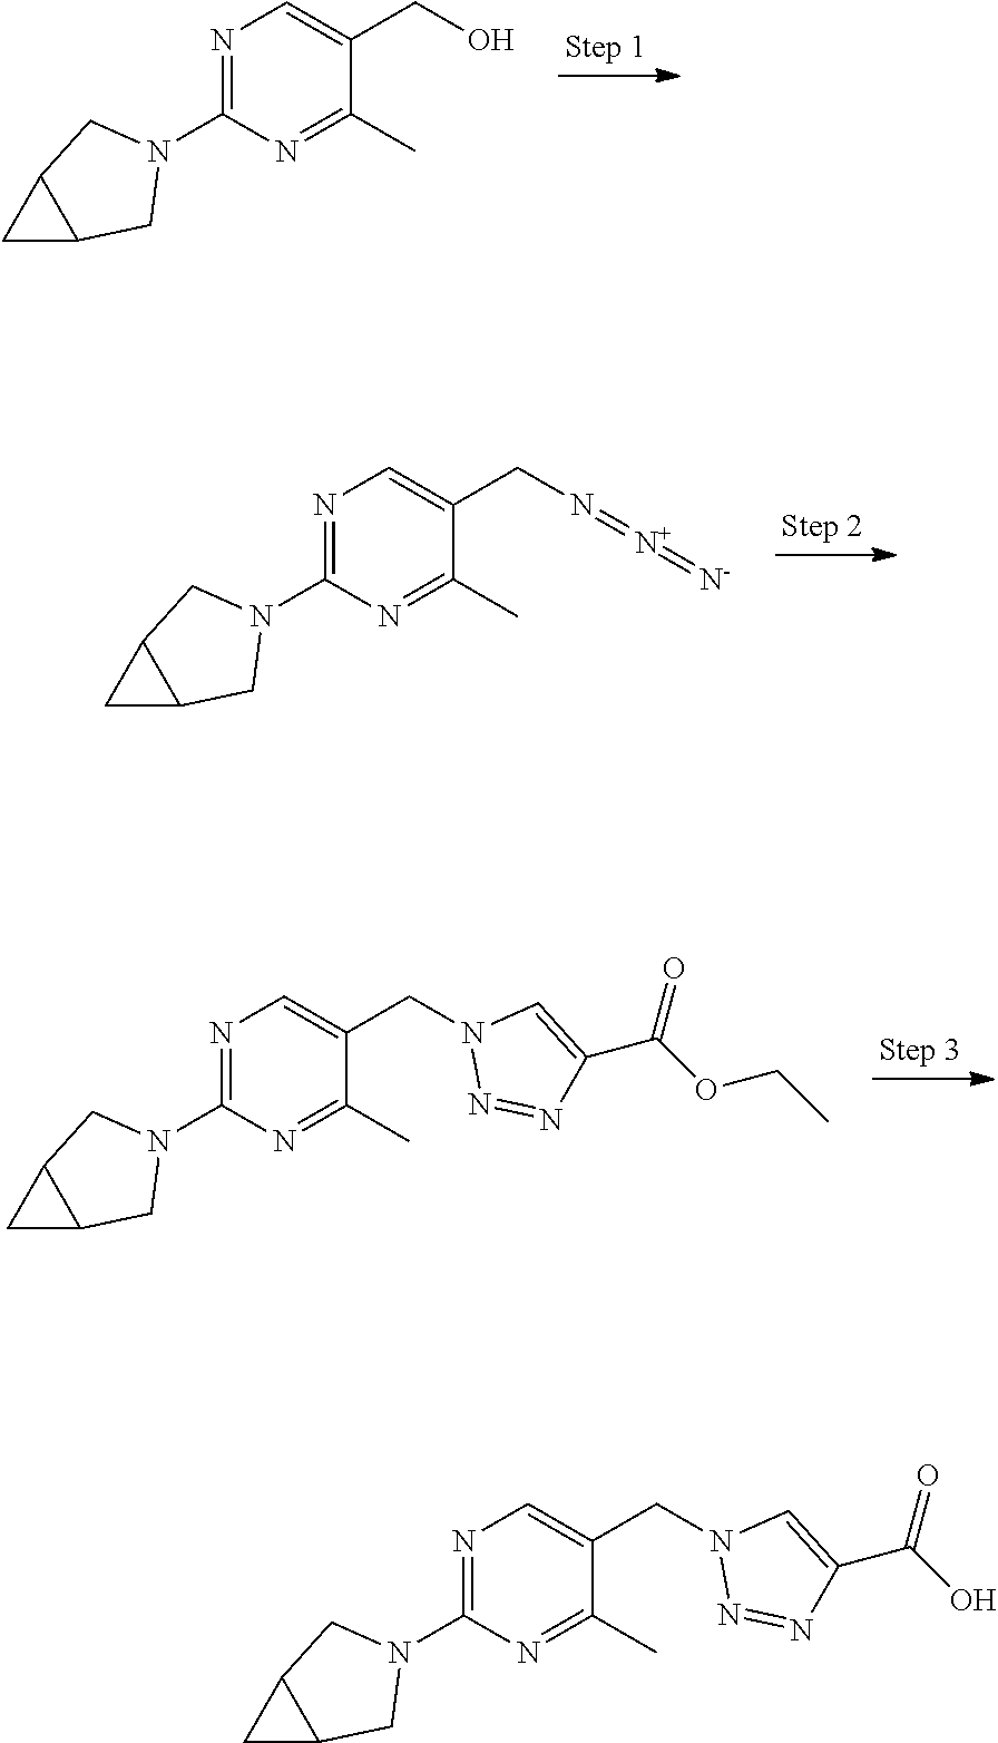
N1=C(N2CC3C(C2)C3)N=C(C)C(CO)=C1.N1=C(N2CC3C(C2)C3)N=C(C)C(CN2N=NC(C(=O)O)=C2)=C1.N1=C(N2CC3C(C2)C3)N=C(C)C(CN=[N+]=[N-])=C1.N1=C(N2CC3C(C2)C3)N=C(C)C(CN2N=NC(C(=O)OCC)=C2)=C1
